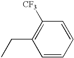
C1=CC=CC([CF3])=C1CC
